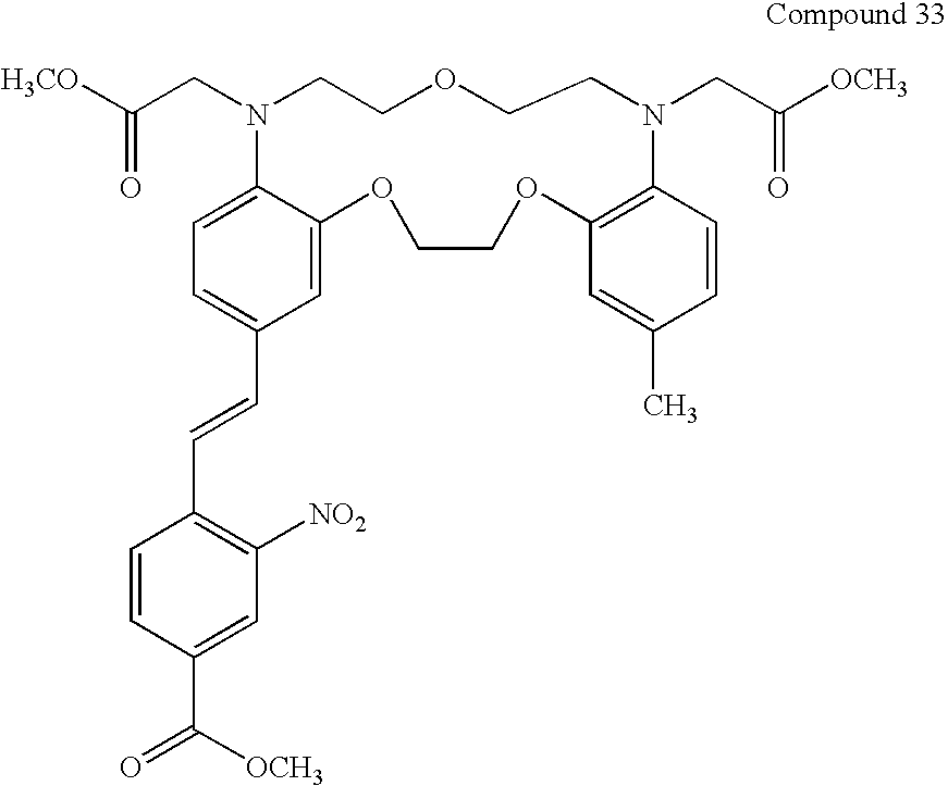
C1=C(C=CC2=C([NO2])C=C(C(=O)[OCH3])C=C2)C=C2C(=C1)N(CC([H3CO])=O)CCOCCN(CC([OCH3])=O)C1=C(OCCO2)C=C(C)C=C1
